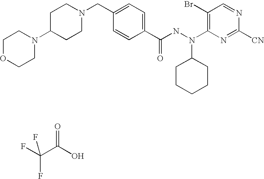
FC(C(O)=O)(F)F.C1C(N2CCOCC2)CCN(CC2=CC=C(C(NN(C3CCCCC3)C3=C(Br)C=NC([CN])=N3)=O)C=C2)C1
